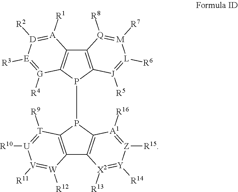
C12=C(P(P3C4=C(C5=C3[A1]([R16])=[Z]([R15])[Y]([R14])=[X2]5[R13])[W]([R12])=[V]([R11])[U]([R10])=[T]4[R9])C3=C1[A]([R1])=[D]([R2])[E]([R3])=[G]3[R4])[J]([R5])=[L]([R6])[M]([R7])=[Q]2[R8]
